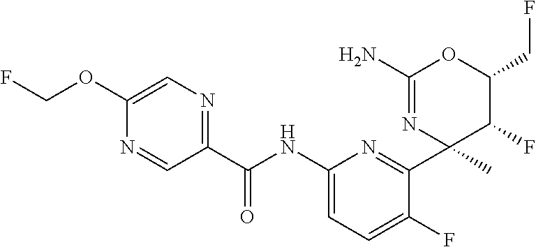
C1(C(NC2=CC=C(F)C(C3(C)N=C(N)OC(CF)C3F)=N2)=O)=NC=C(OCF)N=C1
